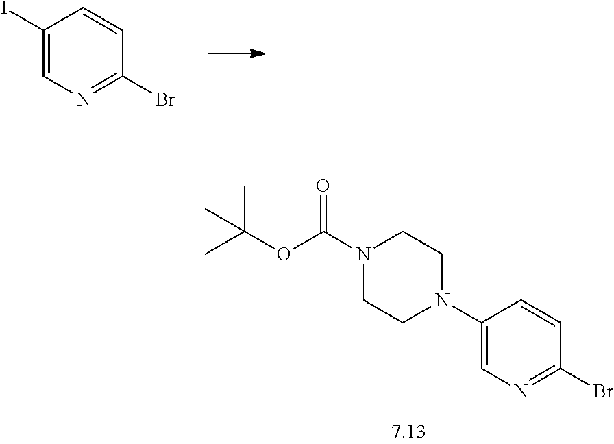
C1(Br)=NC=C(I)C=C1.C1(Br)=NC=C(N2CCN(C(OC(C)(C)C)=O)CC2)C=C1
